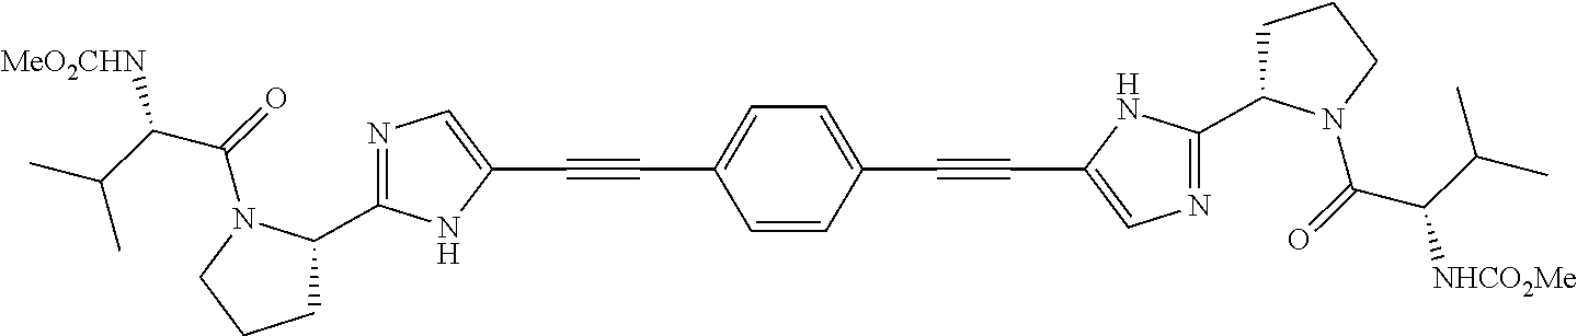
C(C1=CN=C(C2CCCN2C(C(C(C)C)[NHCO2Me])=O)N1)#CC1=CC=C(C#CC2=CN=C(C3CCCN3C(C(C(C)C)[MeO2CHN])=O)N2)C=C1
